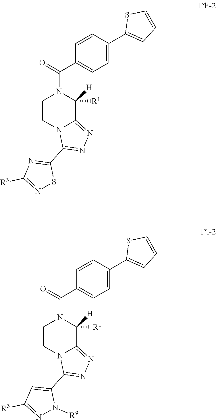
C1(C2=CC=C(C(=O)N3CCN4C(=NN=C4C4=NC([R3])=NS4)C3([H])[R1])C=C2)=CC=CS1.C1(C2=CC=C(C(=O)N3CCN4C(=NN=C4C4=CC([R3])=NN4[R9])C3([H])[R1])C=C2)=CC=CS1
